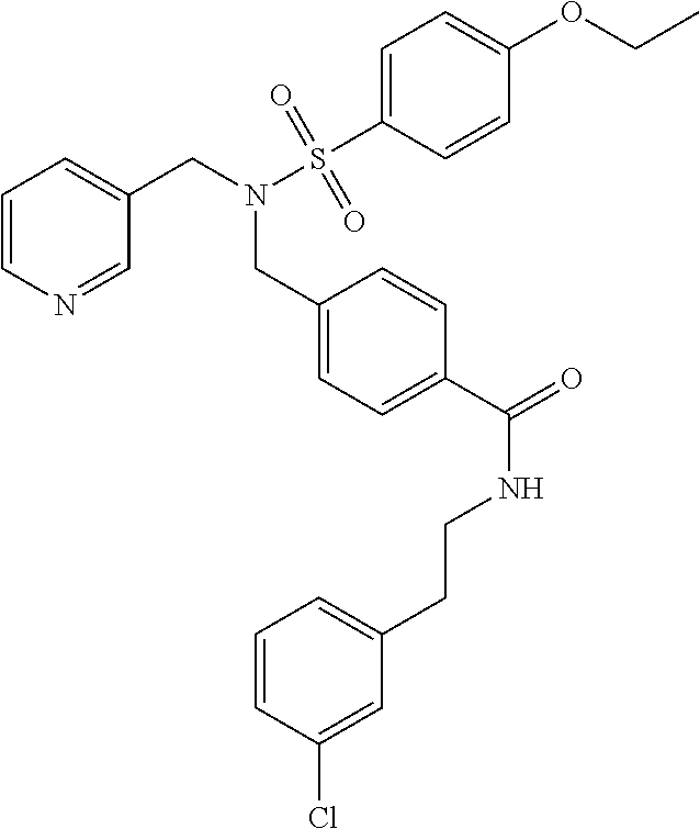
C1=CN=CC(CN(S(C2=CC=C(OCC)C=C2)(=O)=O)CC2=CC=C(C(NCCC3=CC=CC(Cl)=C3)=O)C=C2)=C1
